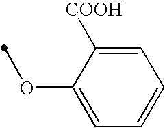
C1=C([COOH])C(OC)=CC=C1
